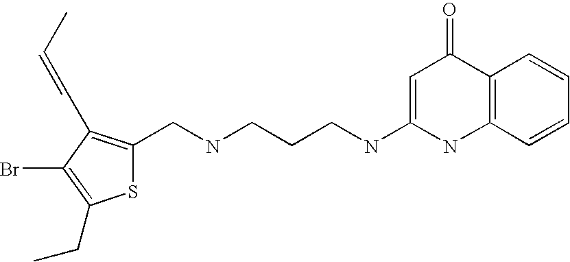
S1C(CNCCCNC2=CC(=O)C3=C(N2)C=CC=C3)=C(C=CC)C(Br)=C1CC
